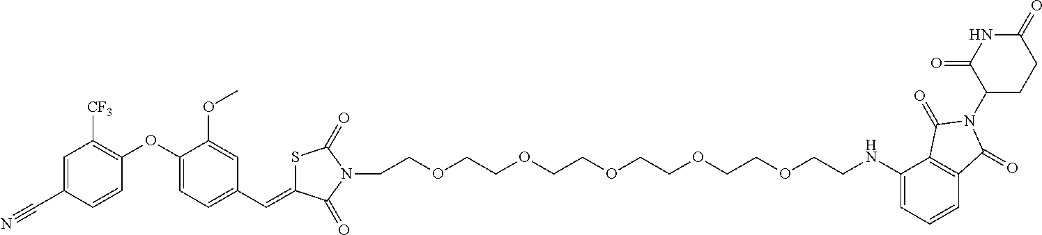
C1=C(C#N)C=CC(OC2=CC=C(C=C3SC(=O)N(CCOCCOCCOCCOCCOCCNC4=CC=CC5=C4C(=O)N(C4CCC(=O)NC4=O)C5=O)C3=O)C=C2OC)=C1[CF3]
